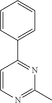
C1=CC(C2=NC(C)=NC=C2)=CC=C1
